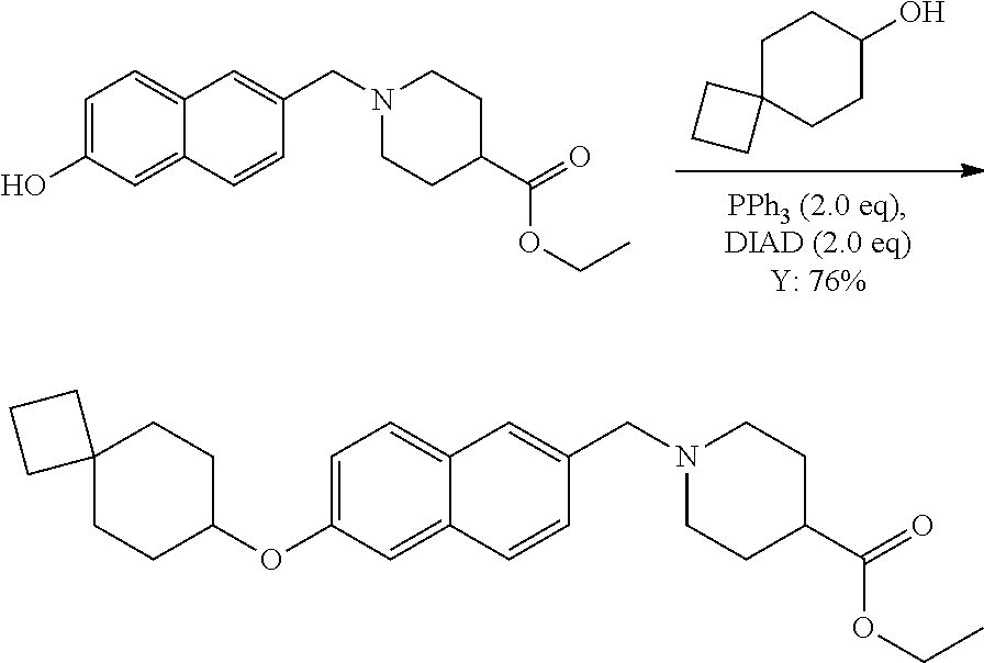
C1CC(O)CCC12CCC2.C1=C(O)C=C2C(=C1)C=C(CN1CCC(C(=O)OCC)CC1)C=C2.C1=C(OC2CCC3(CC2)CCC3)C=C2C(=C1)C=C(CN1CCC(C(=O)OCC)CC1)C=C2
